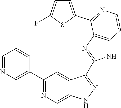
C1=NC=C(C2=NC=C3C(=C2)C(C2=NC4=C(N2)C=CN=C4C2=CC=C(F)S2)=NN3)C=C1
